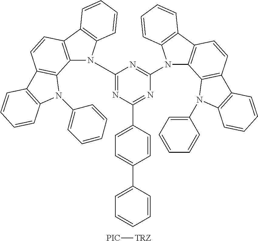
C1(N2C3=C(C4=C2C=CC=C4)C=CC2=C3N(C3=CC=CC=C3)C3=C2C=CC=C3)=NC(C2=CC=C(C3=CC=CC=C3)C=C2)=NC(N2C3=C(C4=C2C=CC=C4)C=CC2=C3N(C3=CC=CC=C3)C3=C2C=CC=C3)=N1.[PIC][TRZ]
